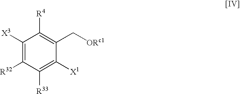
C1([X3])=C([R32])C([R33])=C([X1])C(C[ORc1])=C1[R4]
